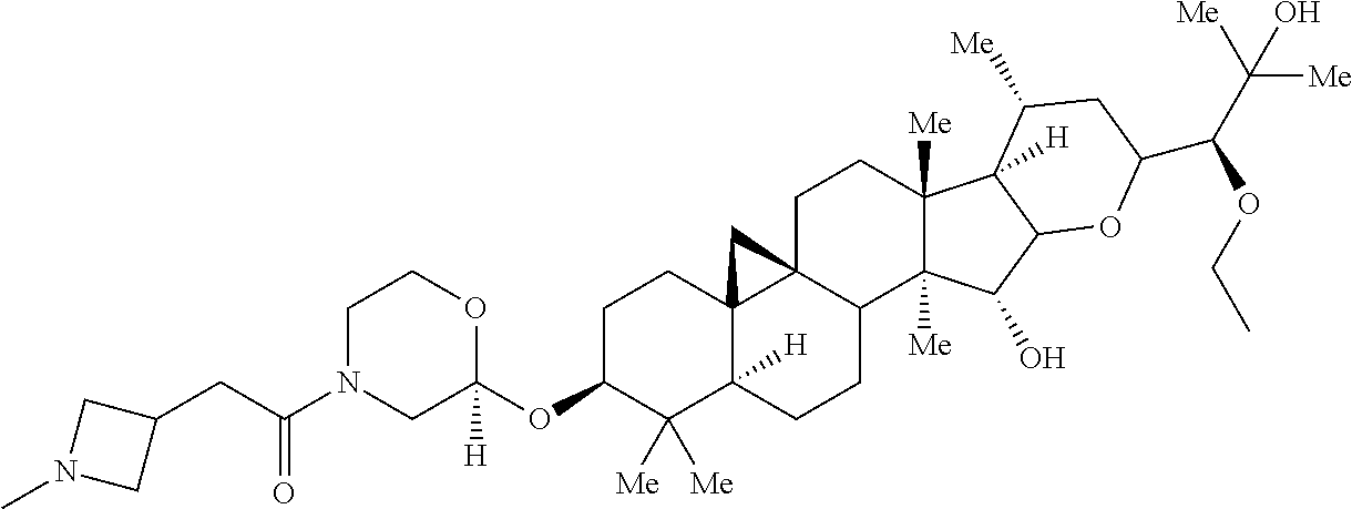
C1C(OC2([H])OCCN(C(CC3CN(C)C3)=O)C2)C([Me])([Me])C2([H])C3(C1)C1(CCC4([Me])C([Me])(C(O)C5C4([H])C([Me])CC(C(C([Me])(O)[Me])OCC)O5)C1CC2)C3
